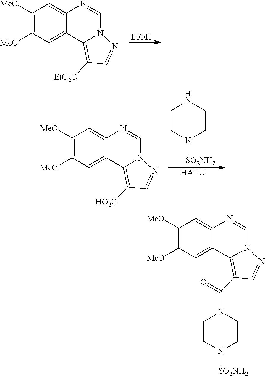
C1([MeO])=C([MeO])C=C2C(=C1)N=CN1C2=C(C(N2CCN([SO2NH2])CC2)=O)C=N1.C1([MeO])=C([MeO])C=C2C(=C1)N=CN1C2=C([EtO2C])C=N1.[LiOH].C1([MeO])=C([MeO])C=C2C(=C1)N=CN1C2=C([HO2C])C=N1.C1CN([SO2NH2])CCN1.[HATU]
